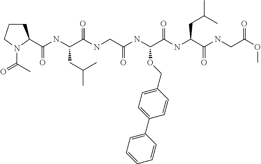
C(NC(C(NCC(=O)NC(C(=O)NC(CC(C)C)C(=O)NCC(OC)=O)OCC1=CC=C(C2=CC=CC=C2)C=C1)=O)CC(C)C)(=O)C1CCCN1C(=O)C
